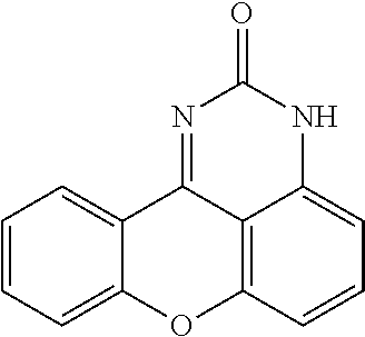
C1=CC=C2C(=C1)C1=NC(=O)NC3=CC=CC(=C13)O2
